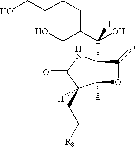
C12(C)C(C(C(CO)CCCCO)(O)[H])(NC(=O)C1(CC[R8])[H])C(=O)O2
